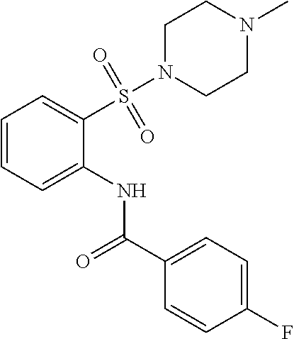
C1=CC(F)=CC=C1C(=O)NC1=CC=CC=C1S(=O)(=O)N1CCN(C)CC1
